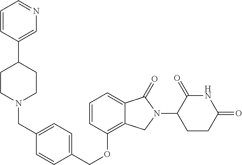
C(OC1=C2C(=CC=C1)C(=O)N(C1C(=O)NC(=O)CC1)C2)C1=CC=C(CN2CCC(C3=CN=CC=C3)CC2)C=C1
